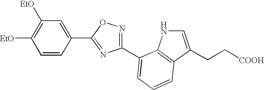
C1(C2=NC(C3=CC=CC4=C3NC=C4CC[COOH])=NO2)=CC([EtO])=C([EtO])C=C1
